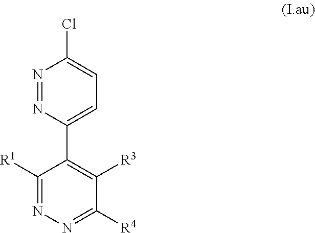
N1=NC(C2=C([R3])C([R4])=NN=C2[R1])=CC=C1Cl
